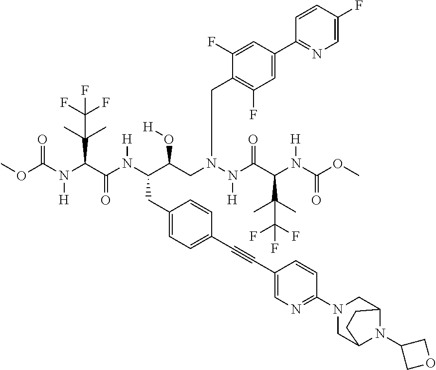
COC(N(C(C(N(C(C(CN(N(C(C(N(C(OC)=O)[H])C(C)(C)C(F)(F)F)=O)[H])CC1=C(F)C=C(C2=NC=C(F)C=C2)C=C1F)O[H])CC1=CC=C(C#CC2=CN=C(N3CC4N(C5COC5)C(C3)CC4)C=C2)C=C1)[H])=O)C(C)(C)C(F)(F)F)[H])=O
